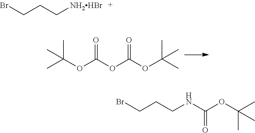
CC(OC(OC(OC(C)(C)C)=O)=O)(C)C.BrCCC[NH2HBr].BrCCCNC(OC(C)(C)C)=O
